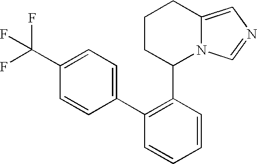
C1CC(C2=C(C3=CC=C(C(F)(F)F)C=C3)C=CC=C2)N2C(=CN=C2)C1
